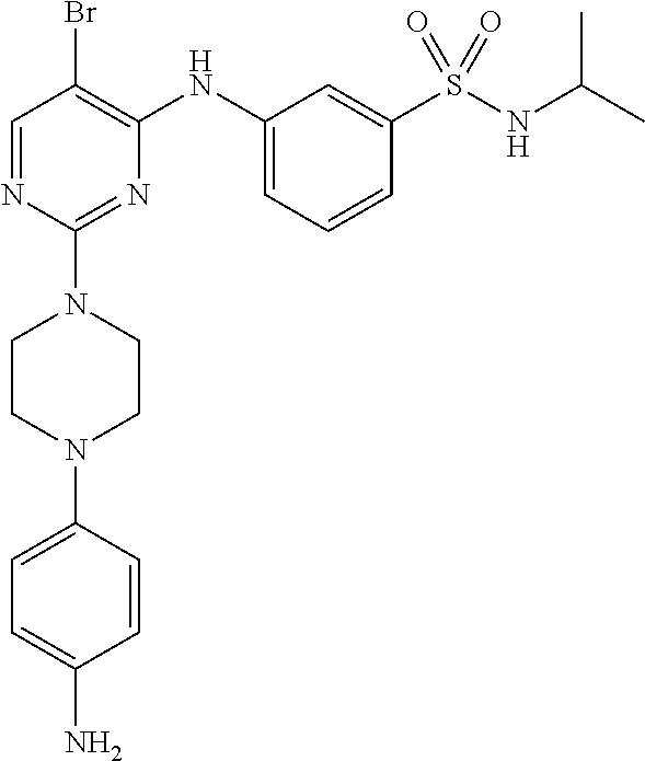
C1=NC(N2CCN(C3=CC=C(N)C=C3)CC2)=NC(NC2=CC=CC(S(NC(C)C)(=O)=O)=C2)=C1Br
